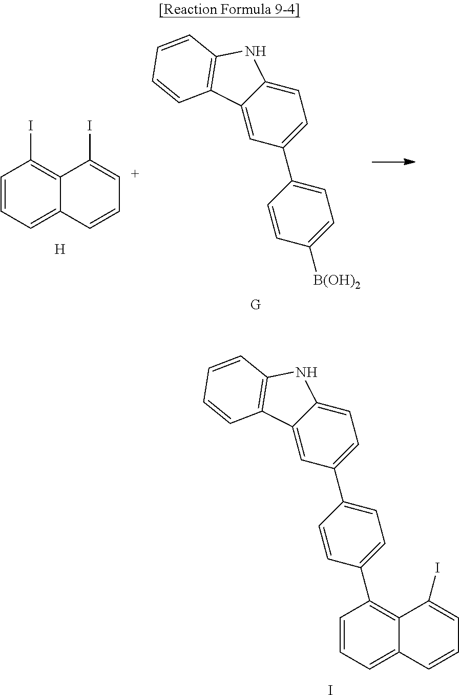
C1=CC=C2C(=C1I)C(I)=[C+]C=C2.[H].[B(OH)2]C1=CC=C(C2=CC=C3C(=C2)C2=C(N3)C=CC=C2)C=C1.[G].C1=CC=C2C(=C1C1=CC=C(C3=CC=C4C(=C3)C3=C(N4)C=CC=C3)C=C1)C(I)=CC=C2.I
